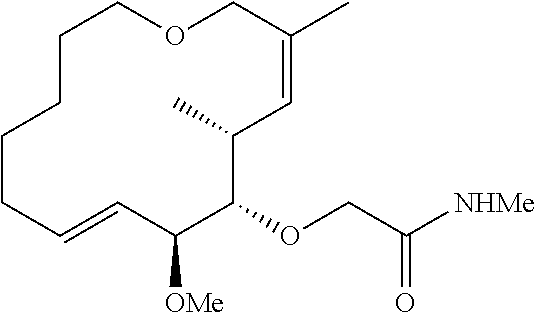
C1CCCC=CC([OMe])C(OCC([NHMe])=O)C(C)C=C(C)COC1
